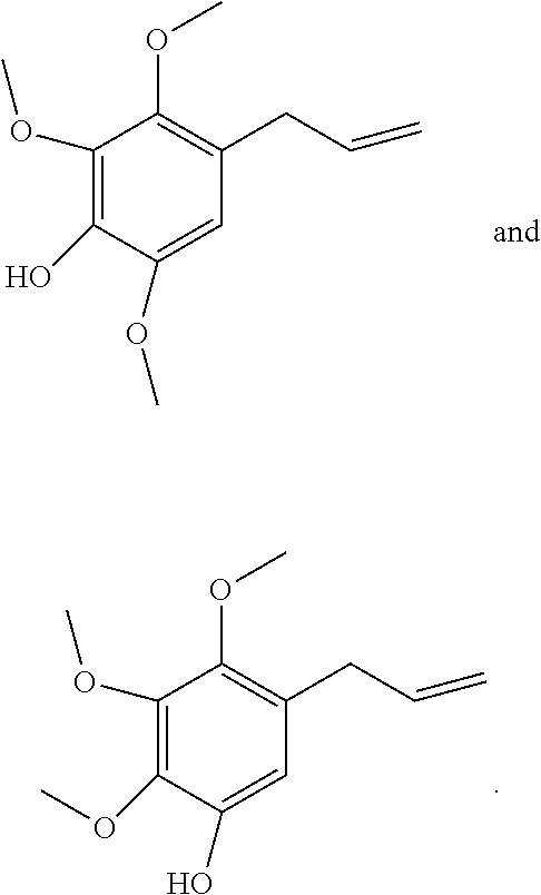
C1(OC)=C(O)C(OC)=CC(CC=C)=C1OC.C1(OC)=C(OC)C(O)=CC(CC=C)=C1OC
